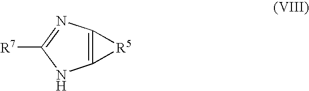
[R7]C1=NC2=C(N1)[R5]2
